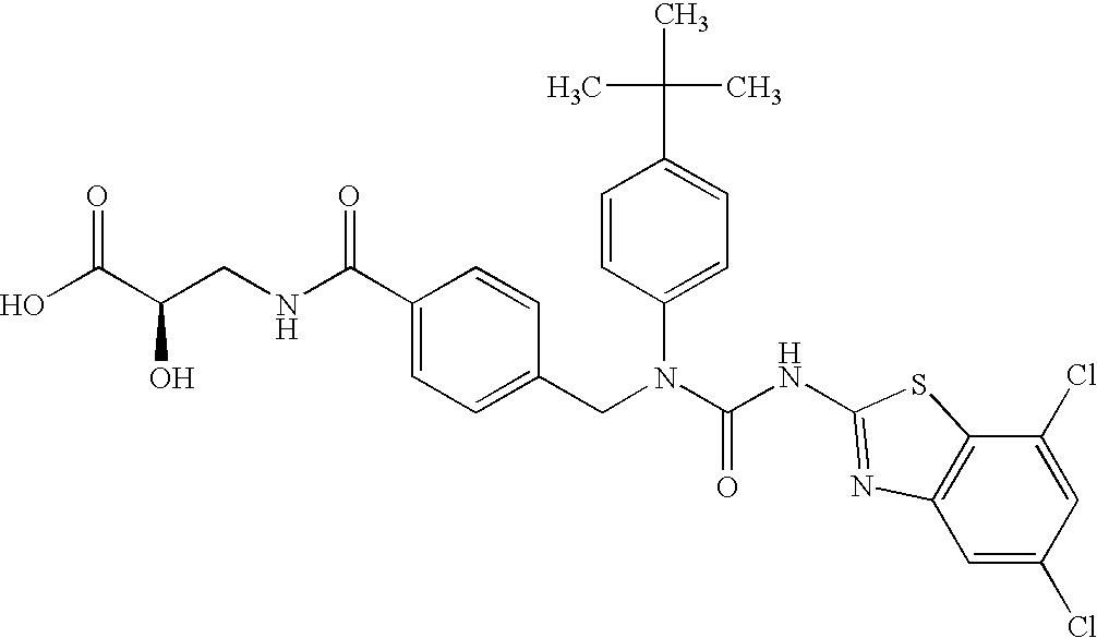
OC(C(CNC(C1=CC=C(CN(C(NC2=NC3=C(S2)C(Cl)=CC(Cl)=C3)=O)C2=CC=C(C(C)(C)C)C=C2)C=C1)=O)O)=O
